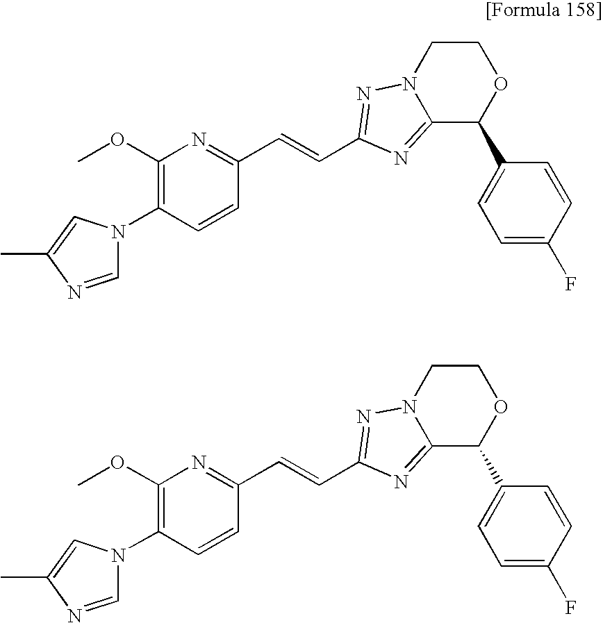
N1(C2=C(OC)N=C(C=CC3=NN4CCOC(C5=CC=C(F)C=C5)C4=N3)C=C2)C=NC(C)=C1.N1(C2=C(OC)N=C(C=CC3=NN4CCOC(C5=CC=C(F)C=C5)C4=N3)C=C2)C=NC(C)=C1
